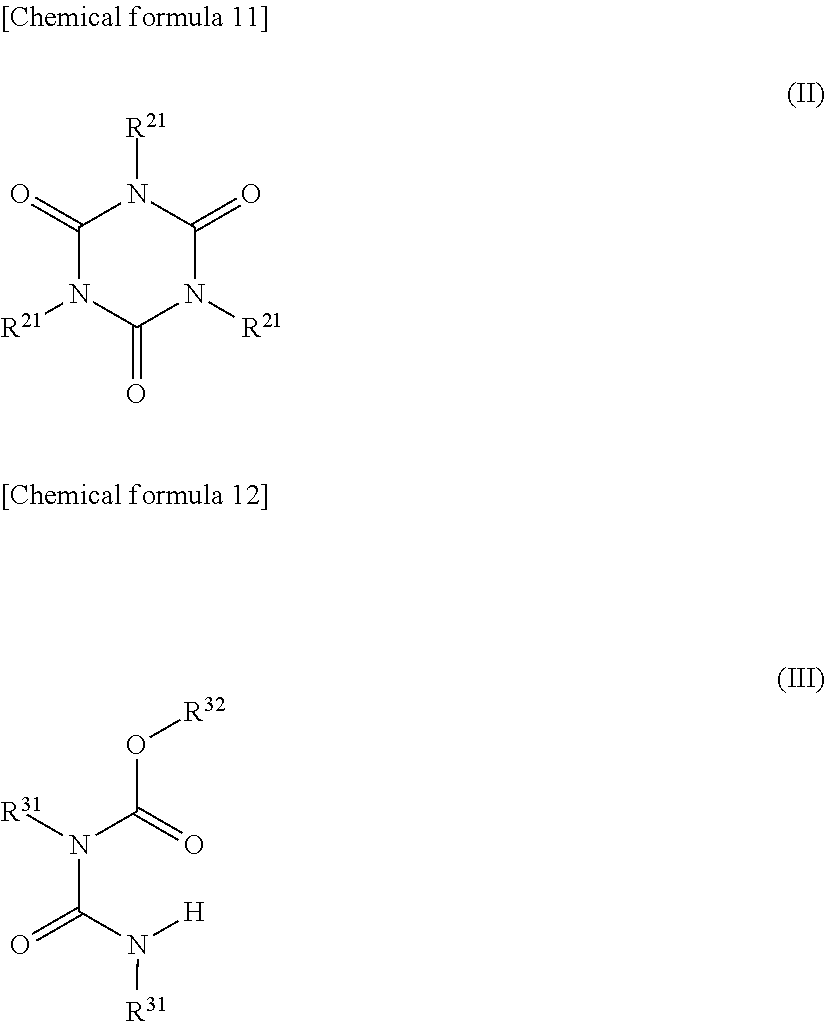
C1(=O)N([R21])C(=O)N([R21])C(=O)N1[R21].N(C(N([H])[R31])=O)(C(=O)O[R32])[R31]
